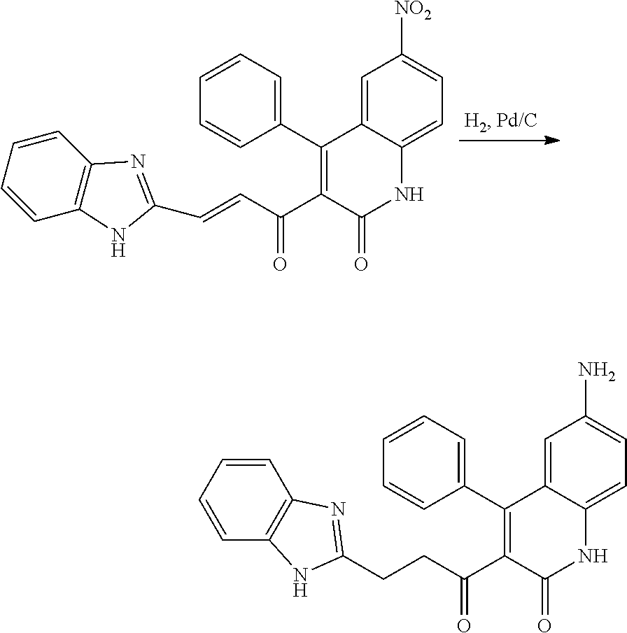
C1=CC(C2=C(C(C=CC3=NC4=C(C=CC=C4)N3)=O)C(=O)NC3=CC=C([NO2])C=C23)=CC=C1.C1=CC(C2=C(C(CCC3=NC4=C(C=CC=C4)N3)=O)C(=O)NC3=CC=C(N)C=C23)=CC=C1
